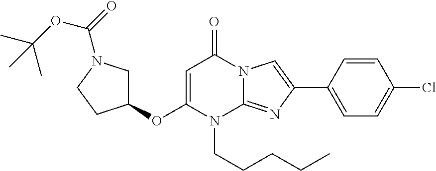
O(C1CN(C(OC(C)(C)C)=O)CC1)C1=CC(=O)N2C(=NC(C3=CC=C(Cl)C=C3)=C2)N1CCCCC
